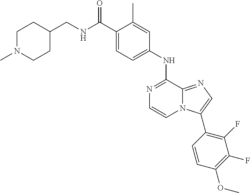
C1(NC2=NC=CN3C2=NC=C3C2=C(F)C(F)=C(OC)C=C2)=CC=C(C(NCC2CCN(C)CC2)=O)C(C)=C1
